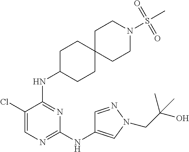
C1(Cl)=CN=C(NC2=CN(CC(C)(O)C)N=C2)N=C1NC1CCC2(CC1)CCN(S(C)(=O)=O)CC2
